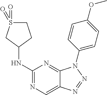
C1(NC2CCS(=O)(=O)C2)=NC=C2C(=N1)N(C1=CC=C(OC)C=C1)N=N2
